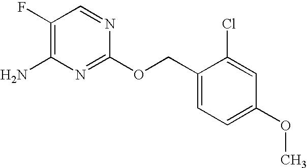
C1(F)=C(N)N=C(OCC2=CC=C(OC)C=C2Cl)N=C1
